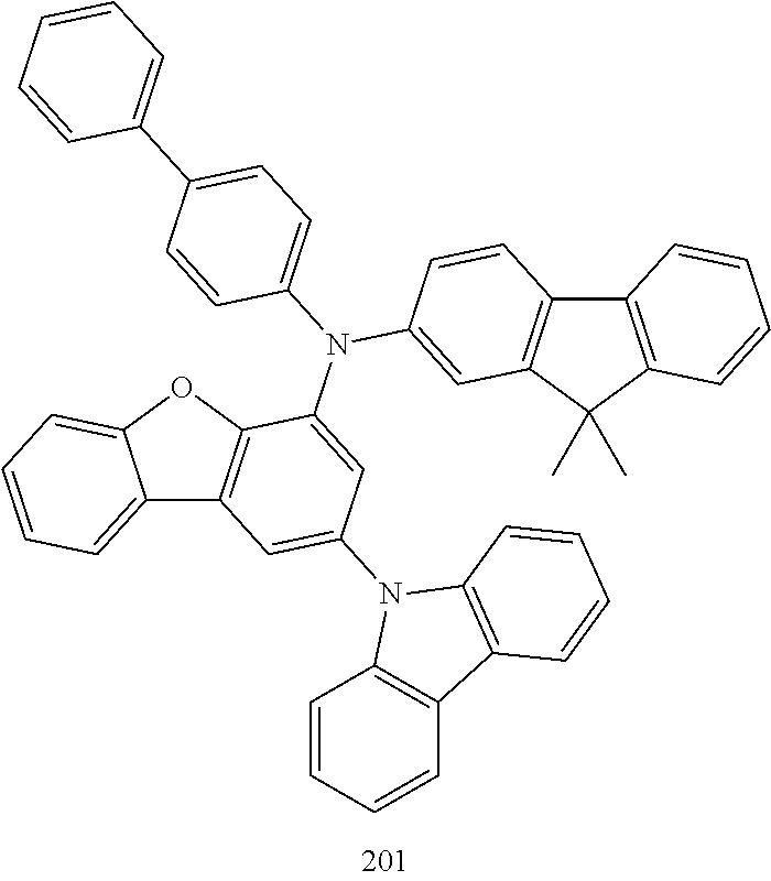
C12=CC=CC=C1OC1=C2C=C(N2C3=C(C=CC=C3)C3=C2C=CC=C3)C=C1N(C1=CC=C(C2=CC=CC=C2)C=C1)C1=CC2=C(C=C1)C1=C(C2(C)C)C=CC=C1
